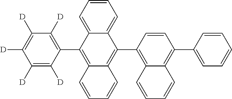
C12=CC=CC=C1C(C1=C3C(=C(C4=CC=CC=C4)C=C1)C=CC=C3)=C1C(=C2C2=C([D])C([D])=C([D])C([D])=C2[D])C=CC=C1
